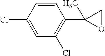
C1=CC(Cl)=CC(Cl)=C1C1(C)OC1
